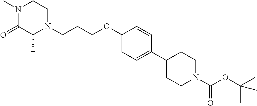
N1(C)C(=O)C(C)N(CCCOC2=CC=C(C3CCN(C(=O)OC(C)(C)C)CC3)C=C2)CC1
